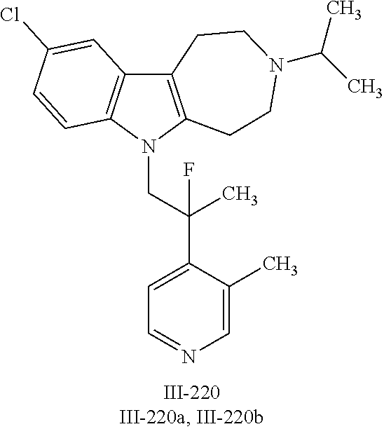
N1(CC(C2=CC=NC=C2C)(C)F)C2=C(C3=C1C=CC(Cl)=C3)CCN(C(C)C)CC2
